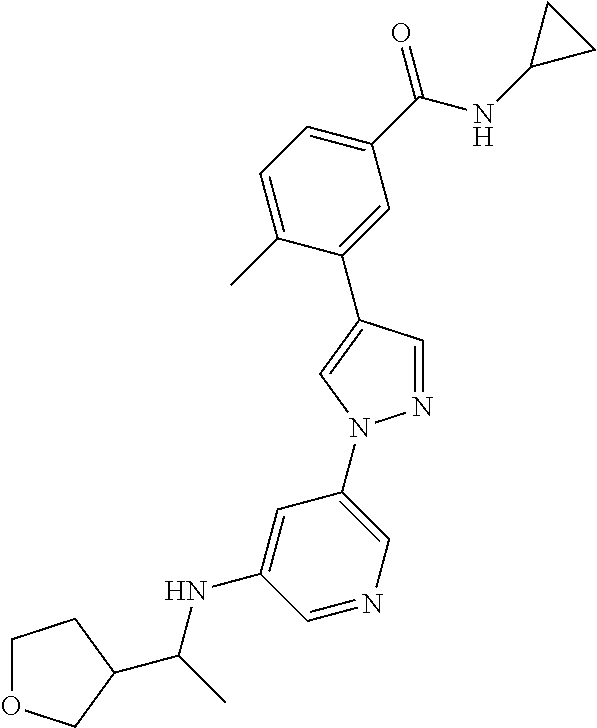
C1(C(NC2CC2)=O)=CC=C(C)C(C2=CN(C3=CN=CC(NC(C)C4COCC4)=C3)N=C2)=C1
